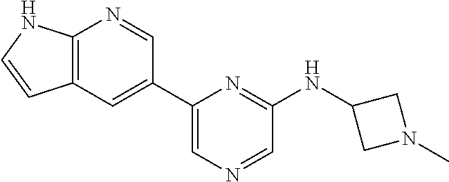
C1=C(C2=CC3=C(N=C2)NC=C3)N=C(NC2CN(C)C2)C=N1
